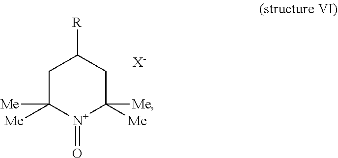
C1C([Me])([Me])[N+](=O)C([Me])([Me])CC1[R].[X-]
